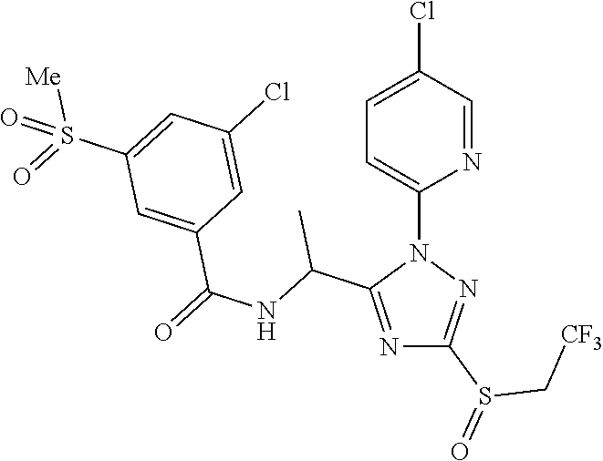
N1=C(C(NC(=O)C2=CC(S(=O)([Me])=O)=CC(Cl)=C2)C)N(C2=CC=C(Cl)C=N2)N=C1S(C[CF3])=O
